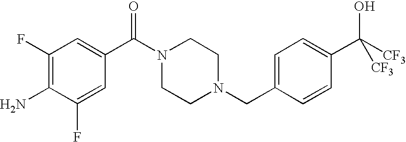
C1(F)=C(N)C(F)=CC(C(=O)N2CCN(CC3=CC=C(C(O)([CF3])[CF3])C=C3)CC2)=C1
